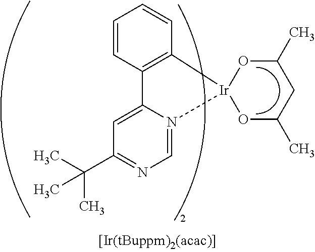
C12=C(C=CC=C1)[Ir]1(N3=CN=C(C(C)(C)C)C=C23)OC(C)CC(C)O1
